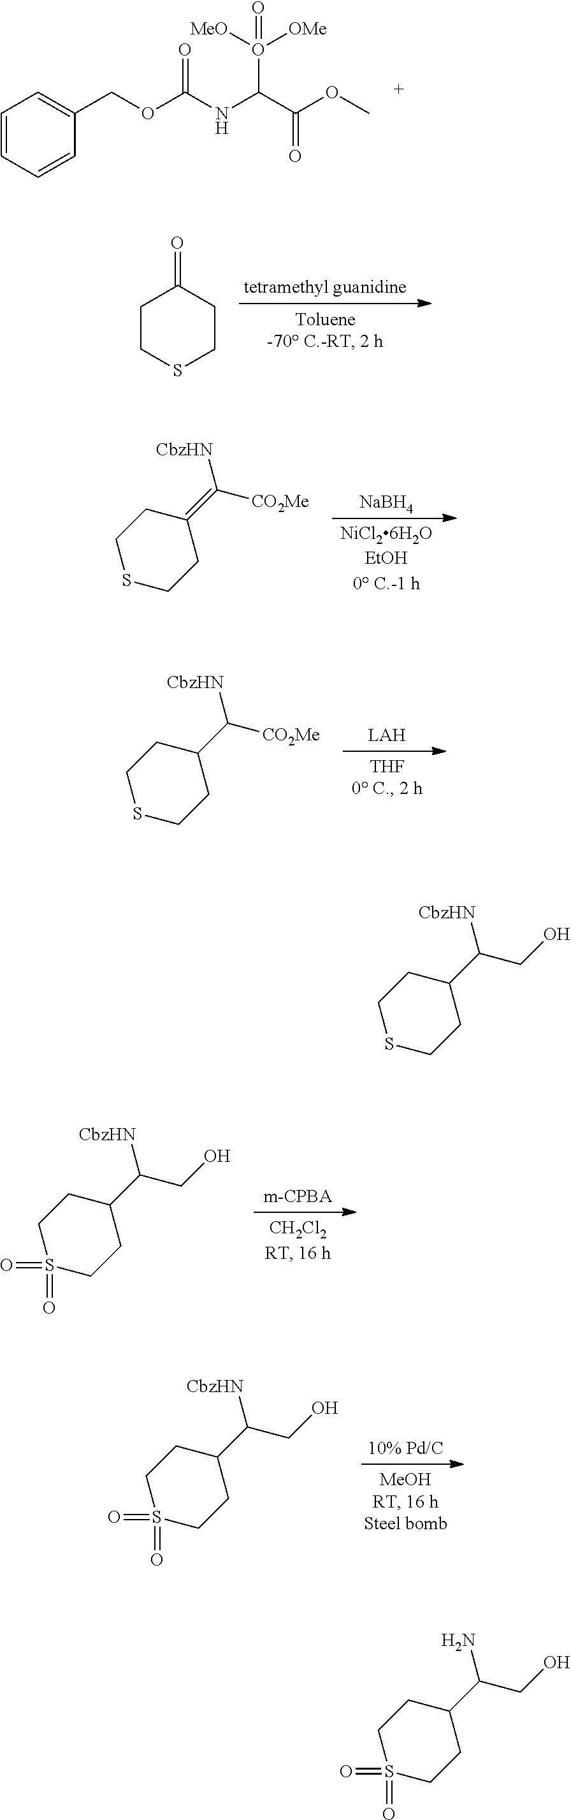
C1=CC=CC(COC(NC(C(OC)=O)O([OMe])([MeO])=O)=O)=C1.C1CSCCC1=O.[NaBH4].C1SCCC(=C([CO2Me])[CbzHN])C1.[LAH].C1SCCC(C([CO2Me])[CbzHN])C1.C1S(=O)(=O)CCC(C(CO)[CbzHN])C1.C1S(=O)(=O)CCC(C(CO)[CbzHN])C1.C1SCCC(C(CO)[CbzHN])C1.C1S(=O)(=O)CCC(C(CO)N)C1
